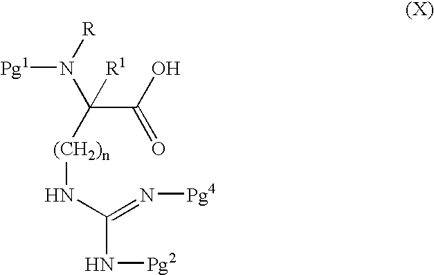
[Pg1]N([R])C(C(O)=O)([R1])[(CH2)n]NC(=N[Pg4])N[Pg2]
